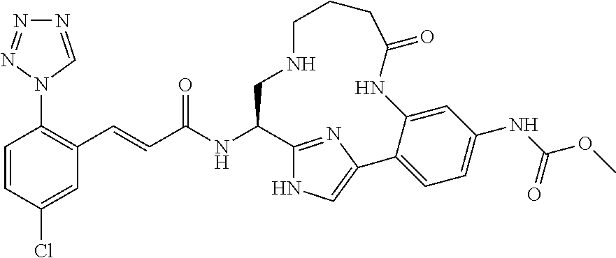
C1=CC(Cl)=CC(C=CC(NC2C3=NC(=CN3)C3=CC=C(NC(OC)=O)C=C3NC(=O)CCCNC2)=O)=C1N1C=NN=N1
